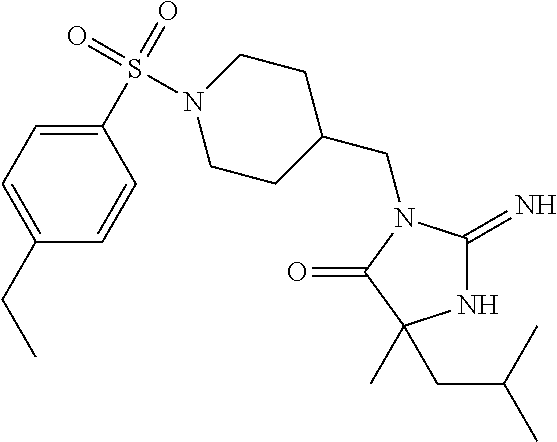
N1C(=N)N(CC2CCN(S(C3=CC=C(CC)C=C3)(=O)=O)CC2)C(=O)C1(CC(C)C)C
